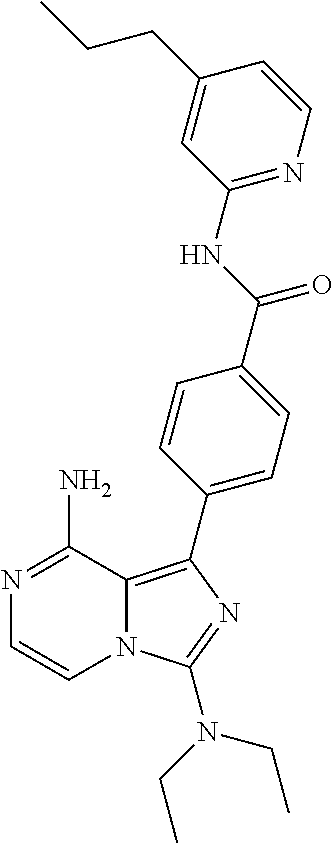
N1=C(N)C2=C(C3=CC=C(C(=O)NC4=NC=CC(CCC)=C4)C=C3)N=C(N(CC)CC)N2C=C1
